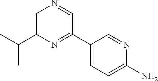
C1=C(C(C)C)N=C(C2=CC=C(N)N=C2)C=N1
